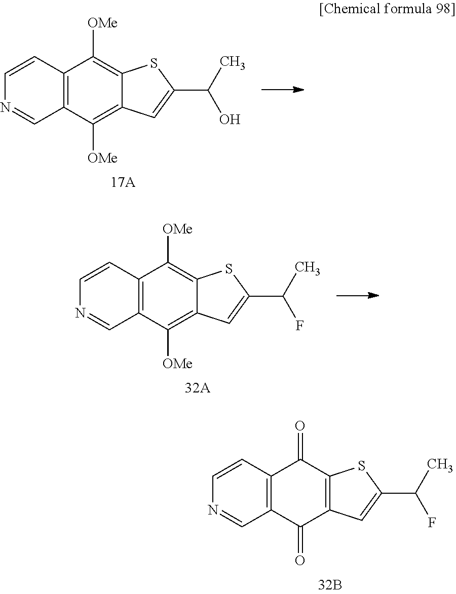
C12=C(C([OMe])=C3C(=C1[OMe])SC(C(O)C)=C3)C=NC=C2.C12=C(C([OMe])=C3C(=C1[OMe])SC(C(F)C)=C3)C=NC=C2.C12=C(C(=O)C3=C(C1=O)SC(C(F)C)=C3)C=NC=C2
